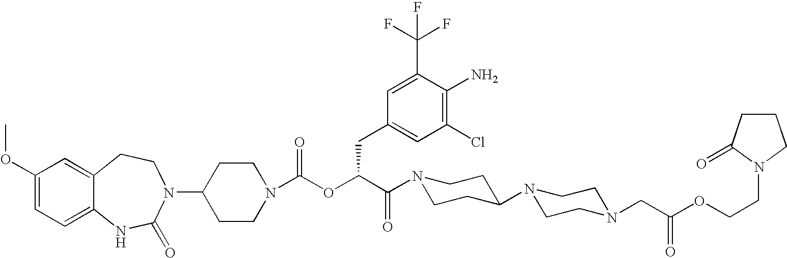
C1(N2C(=O)NC3=CC=C(OC)C=C3CC2)CCN(C(OC(C(=O)N2CCC(N3CCN(CC(OCCN4CCCC4=O)=O)CC3)CC2)CC2=CC(Cl)=C(N)C(C(F)(F)F)=C2)=O)CC1
